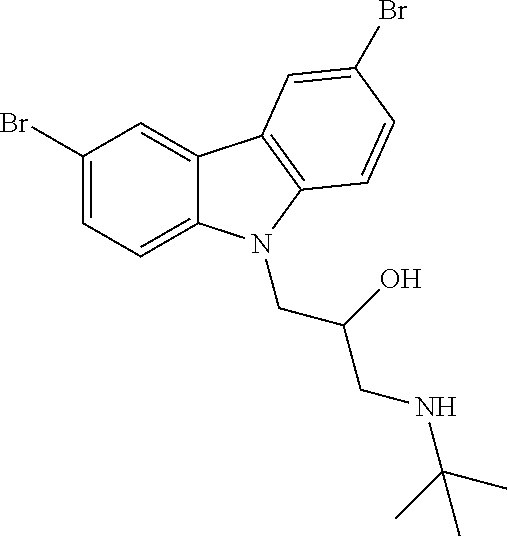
C1(Br)=CC=C2C(=C1)C1=C(N2CC(CNC(C)(C)C)O)C=CC(Br)=C1
